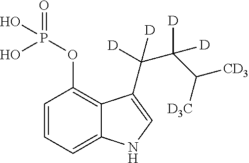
C1=CC=C2C(=C1OP(=O)(O)O)C(C(C(C([D3C])[CD3])([D])[D])([D])[D])=CN2
